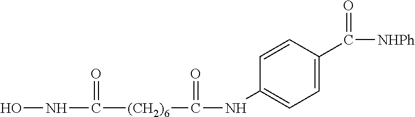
ONC([(CH2)6]C(NC1=CC=C(C(=O)[NHPh])C=C1)=O)=O
